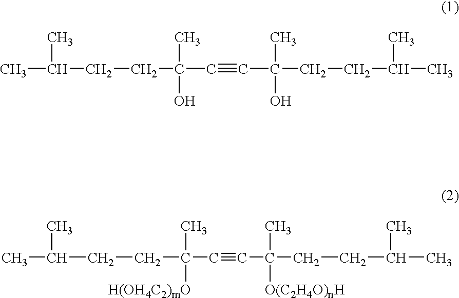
CC(CCC(C#CC(C)([O(C2H4O)nH])CCC(C)C)(C)[H(OH4C2)mO])C.CC(CCC(C#CC(C)(O)CCC(C)C)(C)O)C
